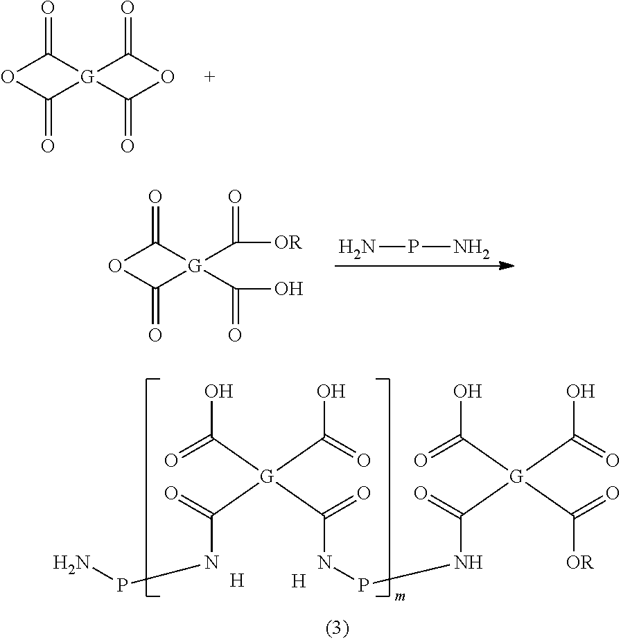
O1C(=O)[G]2(C1=O)C(=O)OC2=O.O1C(=O)[G](C(=O)[OR])(C(=O)O)C1=O.NPN.[H].[H].NPNC([G](C(NPNC([G](C(=O)[OR])(C(O)=O)C(O)=O)=O)=O)(C(O)=O)C(O)=O)=O
